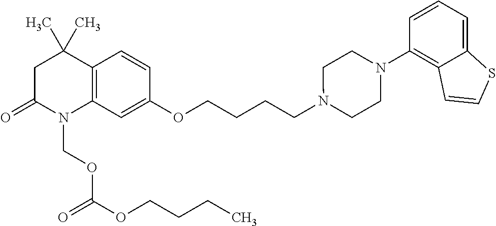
C1C(=O)N(COC(=O)OCCCC)C2=C(C1(C)C)C=CC(OCCCCN1CCN(C3=C4C(=CC=C3)SC=C4)CC1)=C2
